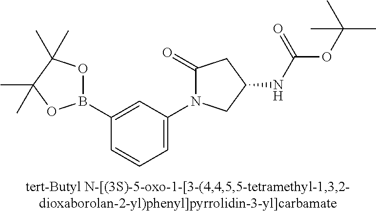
C1(B2OC(C)(C)C(C)(C)O2)=CC(N2C(=O)CC(NC(OC(C)(C)C)=O)C2)=CC=C1
